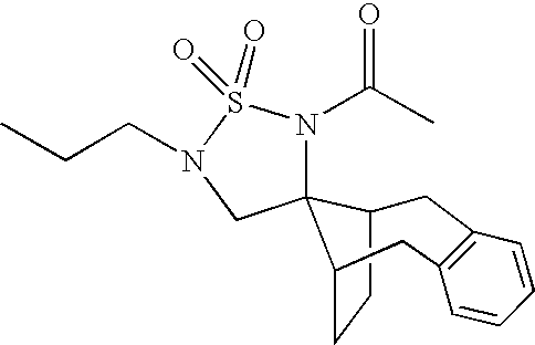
C1C2CCC(C23N(C(C)=O)S(=O)(=O)N(CCC)C3)CC2=C1C=CC=C2
